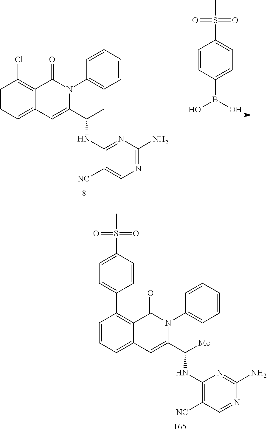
C1=CC(B(O)O)=CC=C1S(=O)(=O)C.ClC1=C2C(=CC=C1)C=C(C(C)NC1=NC(N)=NC=C1[NC])N(C1=CC=CC=C1)C2=O.C1(C2=C3C(=CC=C2)C=C(C([Me])NC2=C([NC])C=NC(N)=N2)N(C2=CC=CC=C2)C3=O)=CC=C(S(=O)(=O)C)C=C1
